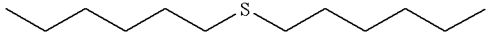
CCCCCCSCCCCCC
